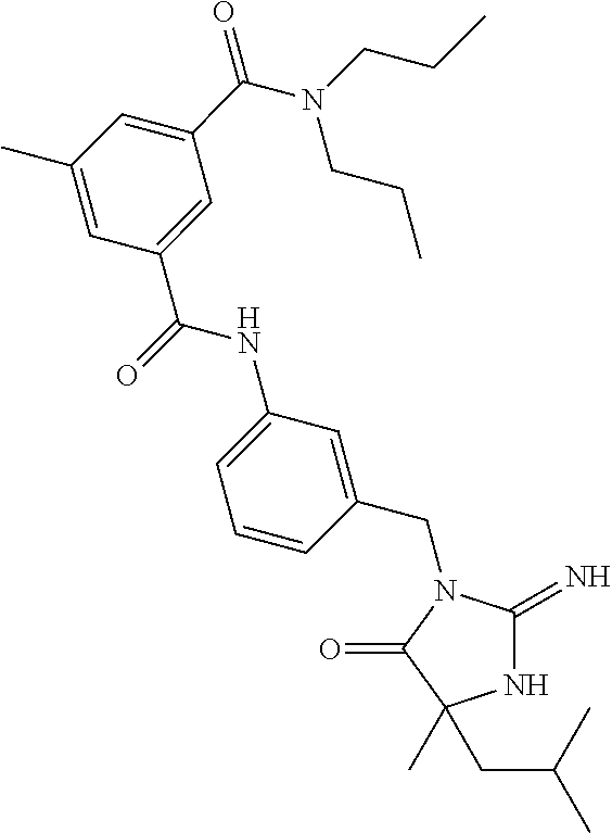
N1C(=N)N(CC2=CC(NC(C3=CC(C(=O)N(CCC)CCC)=CC(C)=C3)=O)=CC=C2)C(=O)C1(CC(C)C)C
